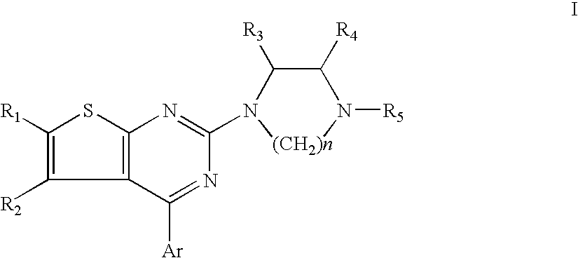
C1([R1])=C([R2])C2=C(S1)N=C(N1C([R3])C([R4])N([R5])[(CH2)n]1)N=C2[Ar]
